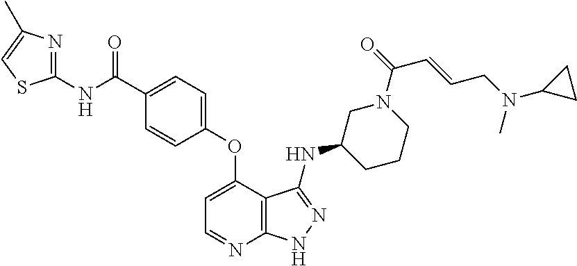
C1=C(OC2=CC=C(C(NC3=NC(C)=CS3)=O)C=C2)C2=C(N=C1)NN=C2NC1CCCN(C(=O)C=CCN(C2CC2)C)C1
